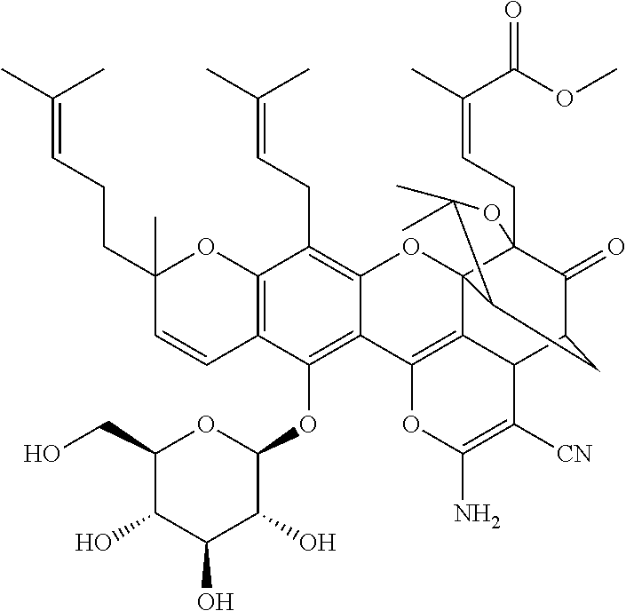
C12=C(C=CC(CCC=C(C)C)(C)O1)C(OC1OC(CO)C(O)C(O)C1O)=C1C(=C2CC=C(C)C)OC23C4(CC=C(C)C(OC)=O)C(=O)C(CC2C(C)(C)O4)C2C3=C1OC(N)=C2[CN]
